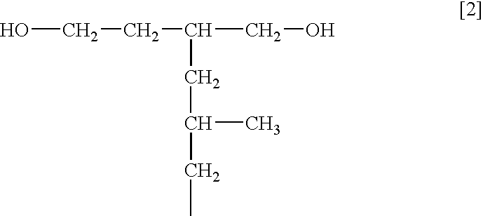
OCCC(CO)CC(C)CC
